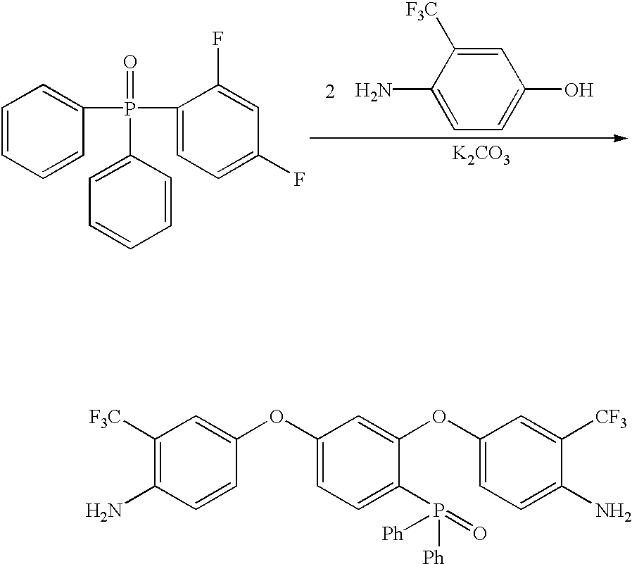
C1=CC(P(C2=CC=C(F)C=C2F)(C2=CC=CC=C2)=O)=CC=C1.NC1=CC=C(O)C=C1[F3C].[K2CO3].C1([F3C])=C(N)C=CC(OC2=CC=C(P(=O)([Ph])[Ph])C(OC3=CC=C(N)C([CF3])=C3)=C2)=C1
